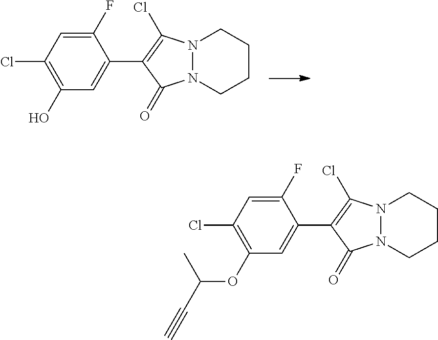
C1(O)=C(Cl)C=C(F)C(C2=C(Cl)N3N(C2=O)CCCC3)=C1.C1(OC(C#C)C)=C(Cl)C=C(F)C(C2=C(Cl)N3N(C2=O)CCCC3)=C1
